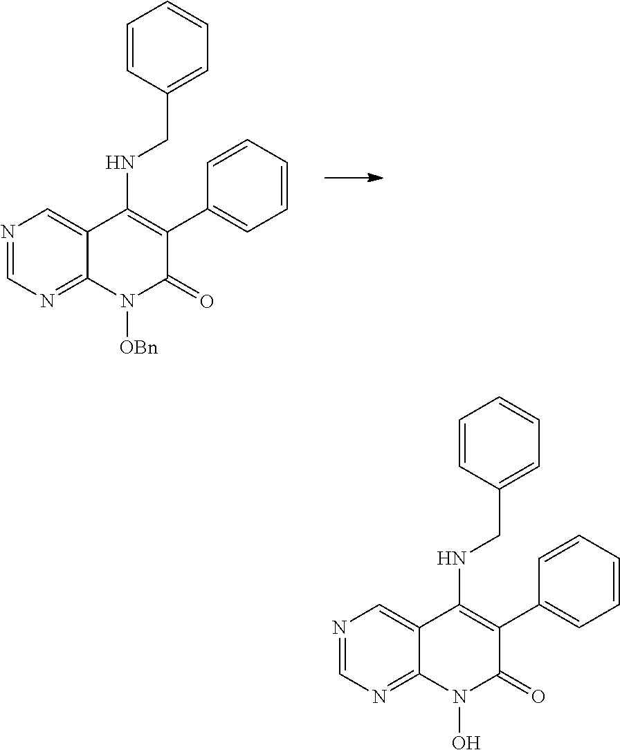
N1=CN=C2C(=C1)C(NCC1=CC=CC=C1)=C(C1=CC=CC=C1)C(=O)N2[OBn].N1=CN=C2C(=C1)C(NCC1=CC=CC=C1)=C(C1=CC=CC=C1)C(=O)N2O
